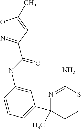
C(NC1=CC(C2(C)CCSC(N)=N2)=CC=C1)(=O)C1=NOC(C)=C1
